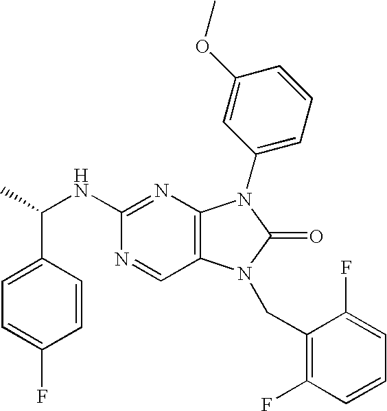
C(NC1=NC2=C(C=N1)N(CC1=C(F)C=CC=C1F)C(=O)N2C1=CC=CC(OC)=C1)(C1=CC=C(F)C=C1)C
